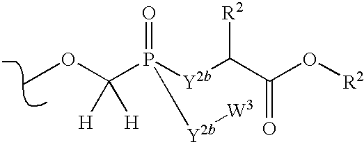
COC([H])([H])P(=O)([Y2b]C(C(=O)O[R2])[R2])[Y2b][W3]
